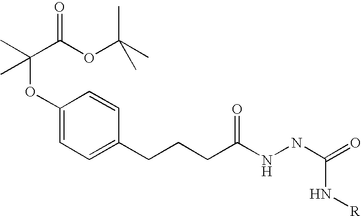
C(CCCC1=CC=C(OC(C)(C(OC(C)(C)C)=O)C)C=C1)(NNC(=O)N[R])=O
